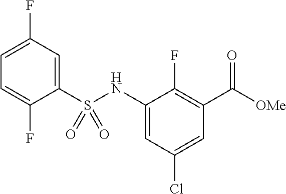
C1=C(F)C=C(S(NC2=CC(Cl)=CC(C(=O)[OMe])=C2F)(=O)=O)C(F)=C1
